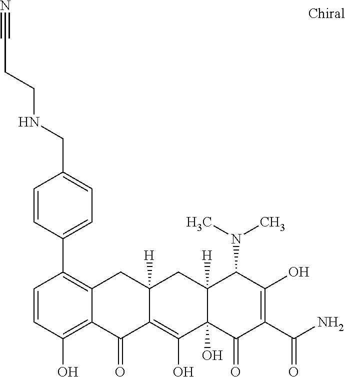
C12([H])C(O)(C(=O)C(C(N)=O)=C(O)C1N(C)C)C(O)=C1C([H])(C2)CC2=C(C3=CC=C(CNCCC#N)C=C3)C=CC(O)=C2C1=O
